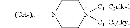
C[(CH2)04]N1CCN([C1C2alkyl])([C1C2alkyl])CC1
